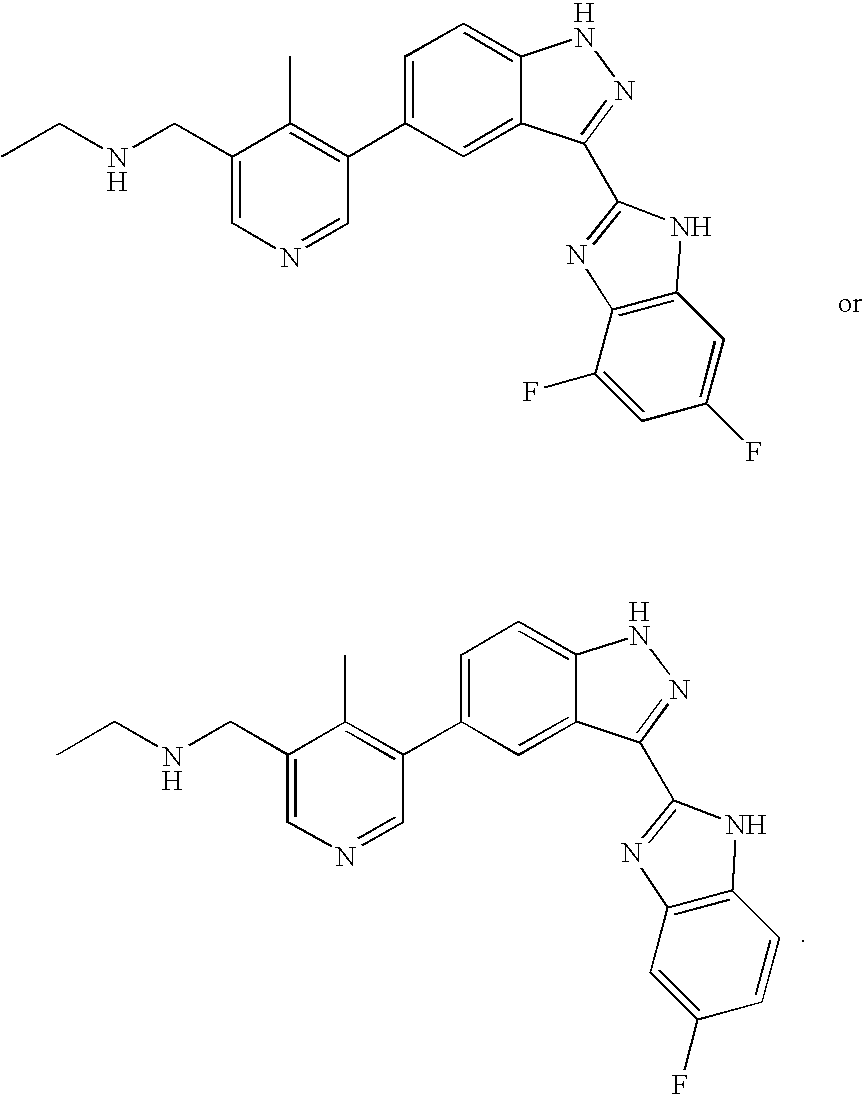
C1=C(C2=C(C)C(CNCC)=CN=C2)C=C2C(=C1)NN=C2C1=NC2=C(C=C(F)C=C2F)N1.C1=C(C2=C(C)C(CNCC)=CN=C2)C=C2C(=C1)NN=C2C1=NC2=C(C=CC(F)=C2)N1
